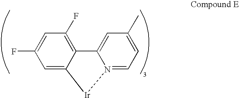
C12=C(F)C=C(F)C=C1[Ir]N1=CC=C(C)C=C21
